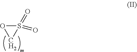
S1(=O)(=O)OC1
